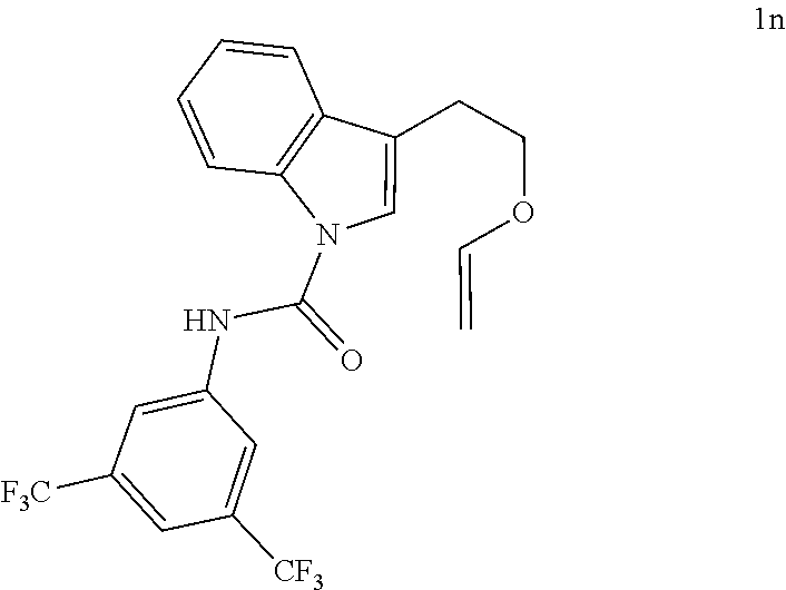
C=COCCC1=CN(C(NC2=CC([F3C])=CC([CF3])=C2)=O)C2=C1C=CC=C2
